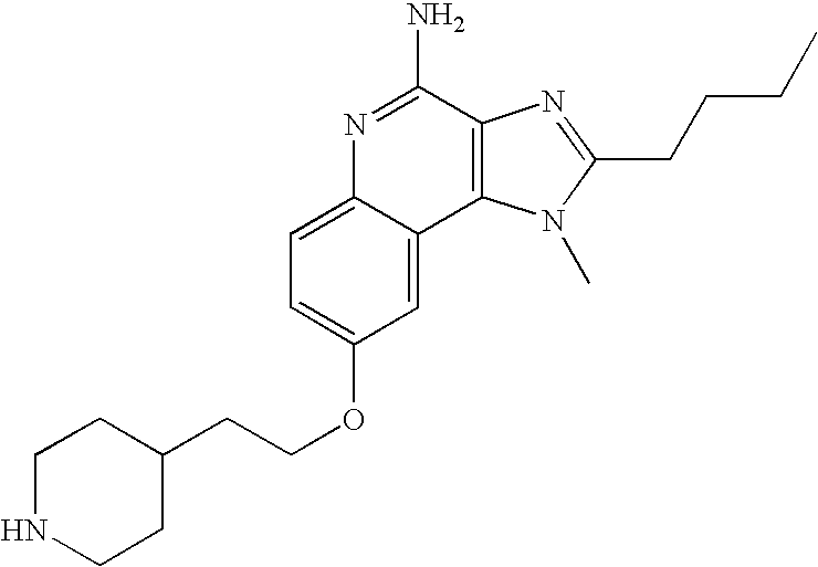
C1=C2C(=CC(OCCC3CCNCC3)=C1)C1=C(C(N)=N2)N=C(CCCC)N1C
